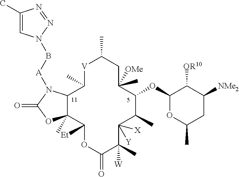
C1(C)=CN(B[A]N2C3C(C)(OC2=O)C([Et])OC(=O)C(C)([W])C([Y])([X])C(C)C(OC2OC(C)CC([NMe2])C2[OR10])C(C)([OMe])CC(C)[V]C3C)N=N1
